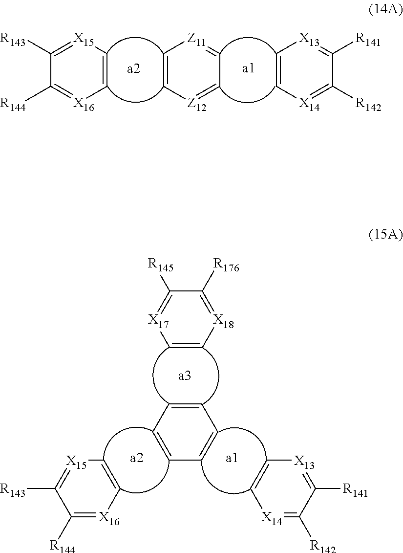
C1=C[X16]=C([R144])C([R143])=[X15]1.C1=[Z11]C=C[Z12]=C1.C1=C[X13]=C([R141])C([R142])=[X14]1.C1=C[X18]=C([R176])C([R145])=[X17]1.C1=C[X16]=C([R144])C([R143])=[X15]1.C1=CC=CC=C1.C1=C[X13]=C([R141])C([R142])=[X14]1
